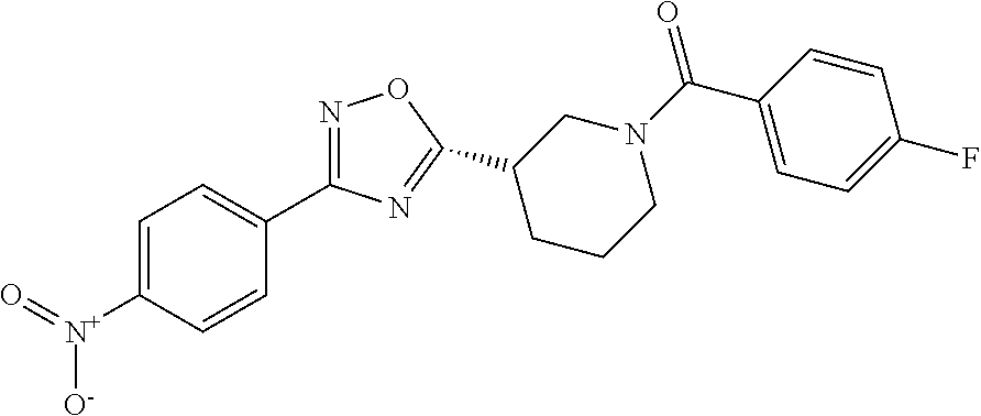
C1(C2=NC(C3=CC=C([N+](=O)[O-])C=C3)=NO2)CCCN(C(=O)C2=CC=C(F)C=C2)C1
